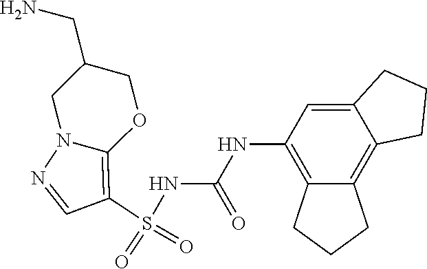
S(NC(NC1=C2C(=C3C(=C1)CCC3)CCC2)=O)(C1=C2N(N=C1)CC(CN)CO2)(=O)=O
